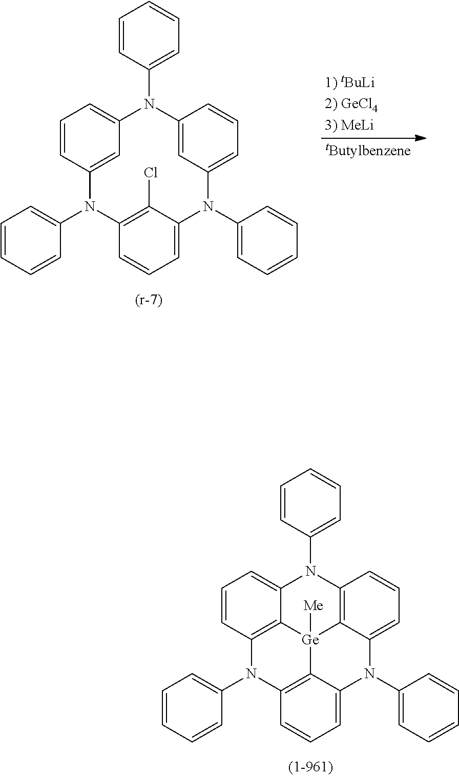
C1=C2C3=C(C=C1)N(C1=CC=CC=C1)C1=C4[Ge]3([Me])C3=C(C=CC=C3N2C2=CC=CC=C2)N(C2=CC=CC=C2)C4=CC=C1.C1=C2C(Cl)=C(C=C1)N(C1=CC=CC=C1)C1=CC(=CC=C1)N(C1=CC=CC=C1)C1=CC(=CC=C1)N2C1=CC=CC=C1
